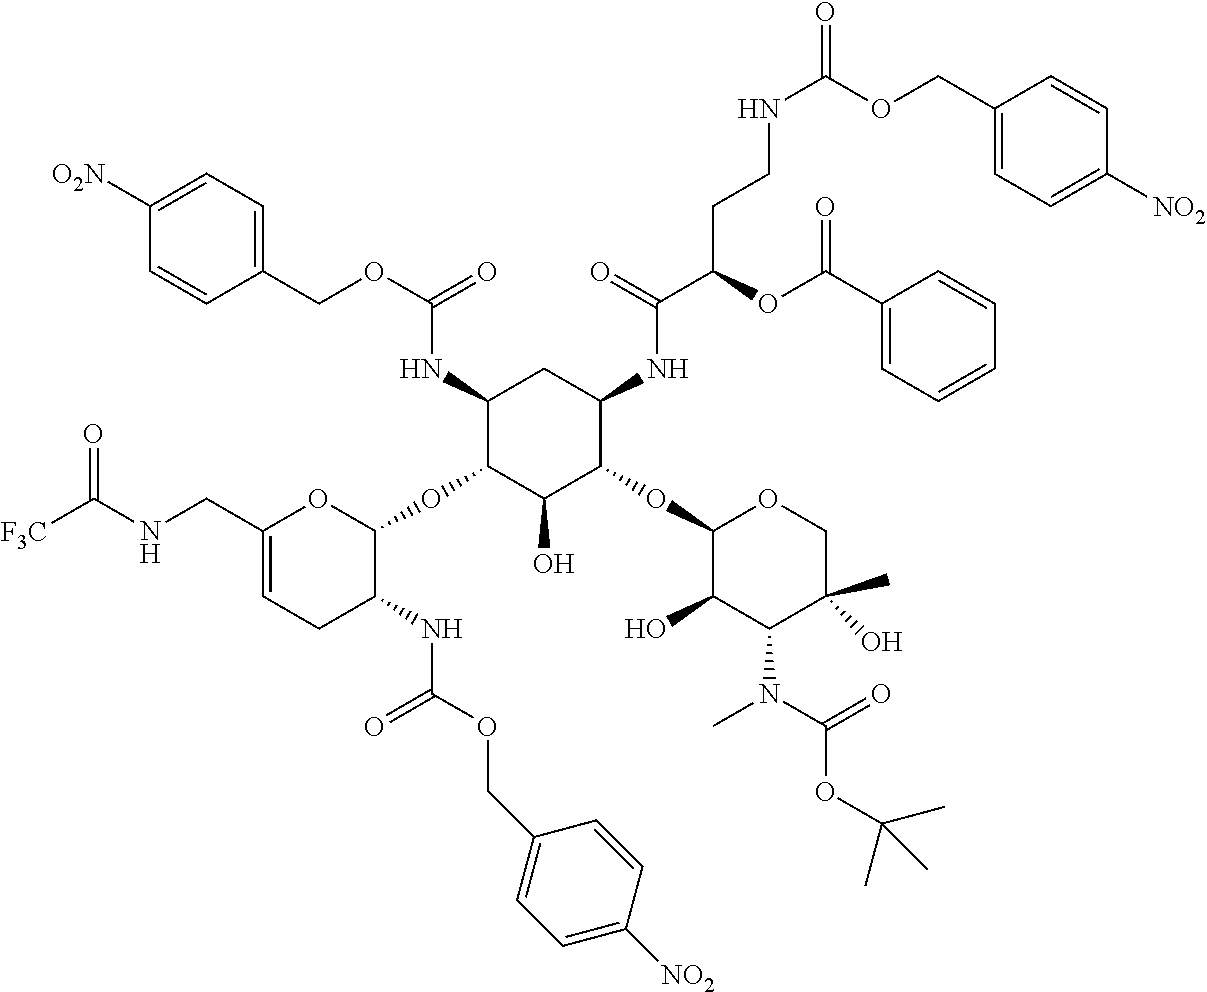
C1(NC(OCC2=CC=C([O2N])C=C2)=O)C(OC2OC(CNC(=O)[F3C])=CCC2NC(=O)OCC2=CC=C([NO2])C=C2)C(O)C(OC2C(O)C(N(C(OC(C)(C)C)=O)C)C(C)(O)CO2)C(NC(C(CCNC(=O)OCC2=CC=C([NO2])C=C2)OC(C2=CC=CC=C2)=O)=O)C1
